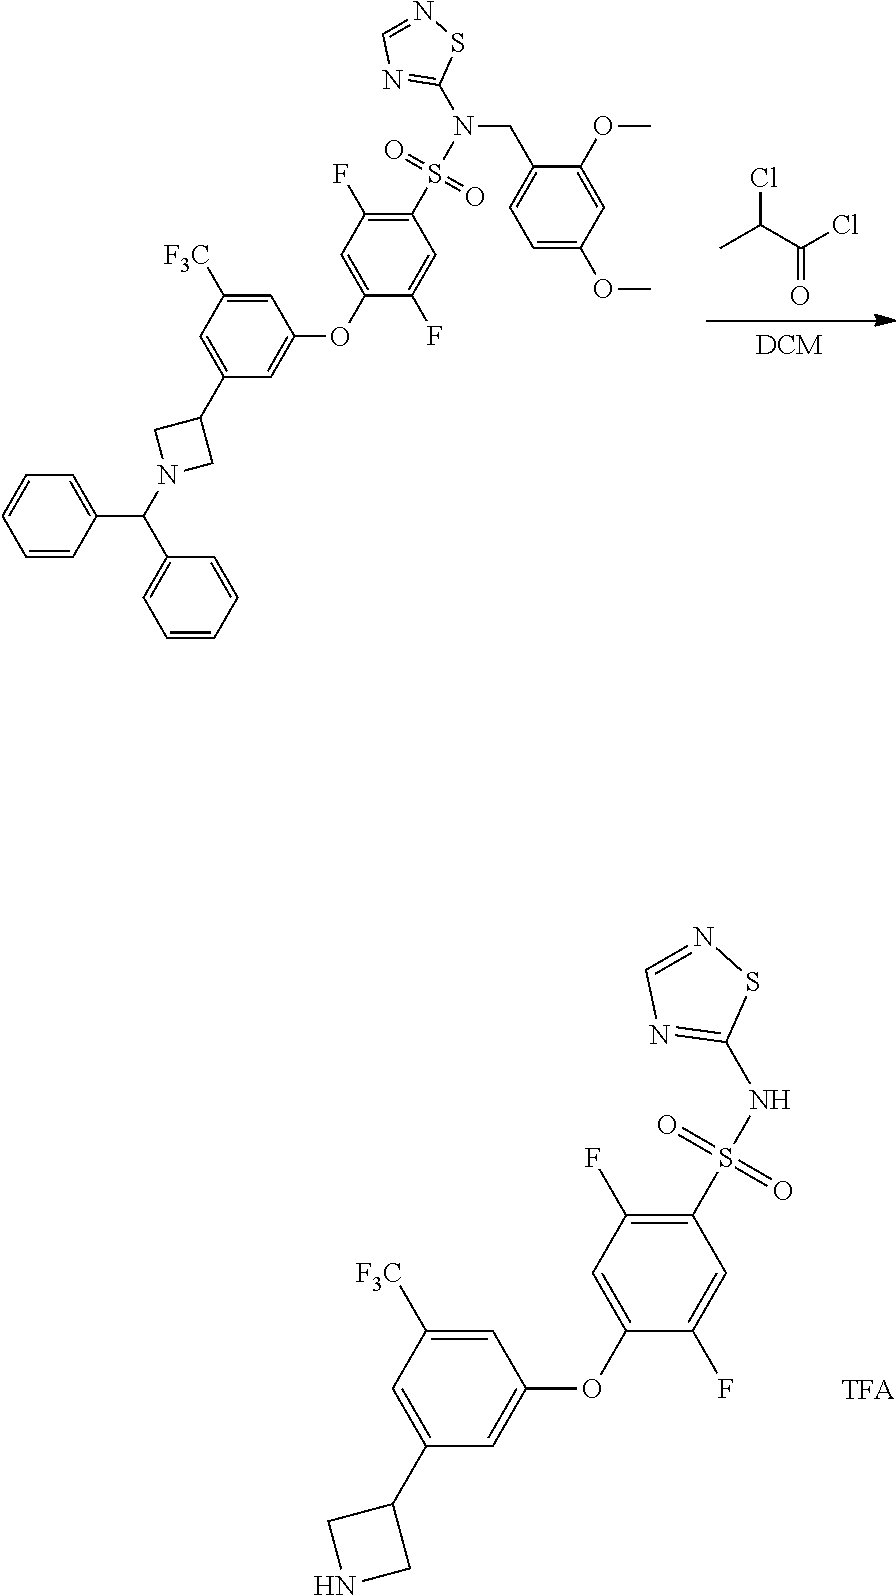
[DCM].C(C(Cl)=O)(C)Cl.N1(C(C2=CC=CC=C2)C2=CC=CC=C2)CC(C2=CC([F3C])=CC(OC3=CC(F)=C(S(=O)(=O)N(C4=NC=NS4)CC4=CC=C(OC)C=C4OC)C=C3F)=C2)C1.N1CC(C2=CC([F3C])=CC(OC3=CC(F)=C(S(NC4=NC=NS4)(=O)=O)C=C3F)=C2)C1
